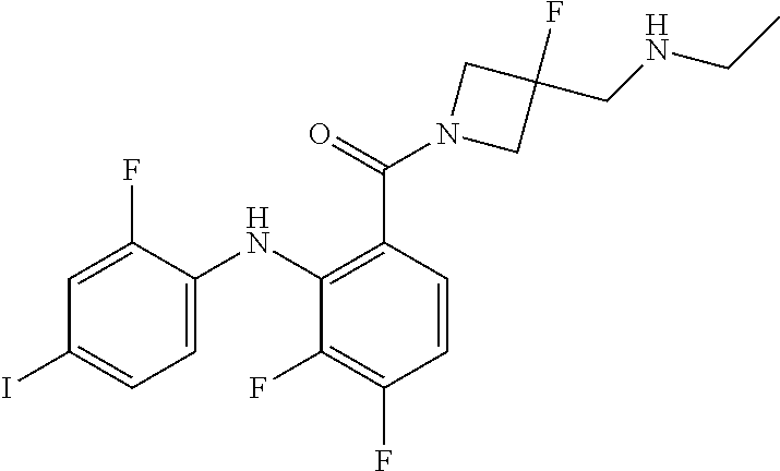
C1=C(F)C(NC2=C(C(=O)N3CC(F)(CNCC)C3)C=CC(F)=C2F)=CC=C1I
